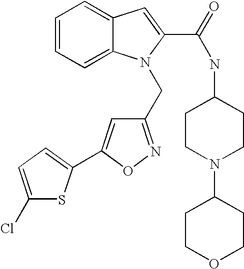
C1(CN2C3=CC=CC=C3C=C2C(=O)NC2CCN(C3CCOCC3)CC2)=NOC(C2=CC=C(Cl)S2)=C1
